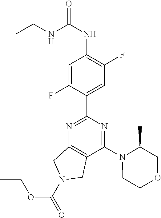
C1(C2=NC3=C(C(N4CCOCC4C)=N2)CN(C(=O)OCC)C3)=CC(F)=C(NC(=O)NCC)C=C1F
